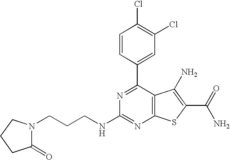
C1=CC(C2=NC(NCCCN3C(=O)CCC3)=NC3=C2C(N)=C(C(N)=O)S3)=CC(Cl)=C1Cl
